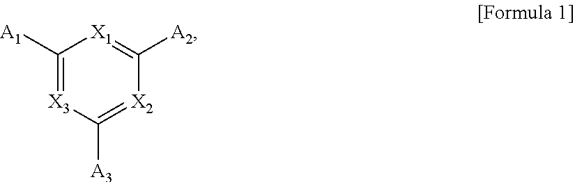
C1([A1])=[X3]C([A3])=[X2]C([A2])=[X1]1
